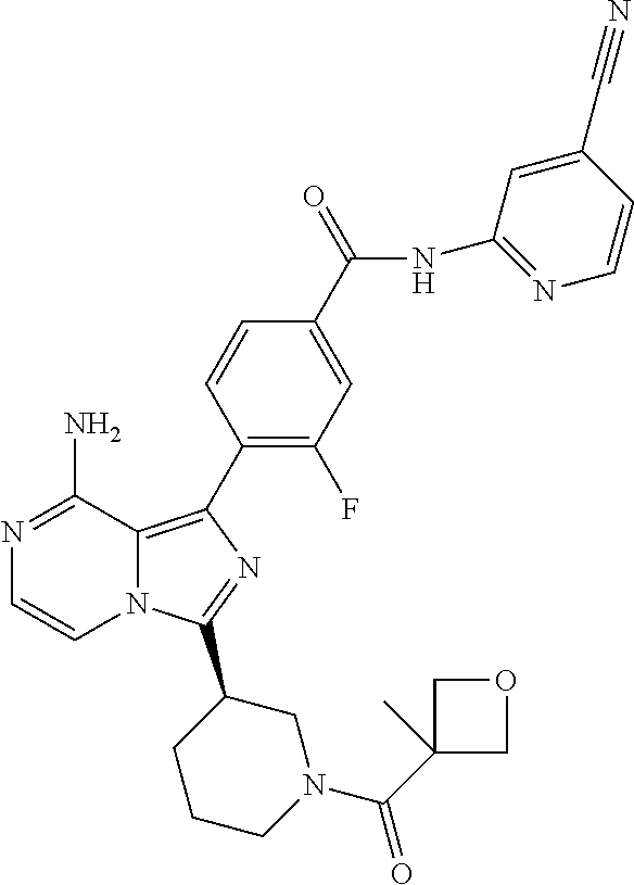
N12C(=C(C3=C(F)C=C(C(=O)NC4=NC=CC(C#N)=C4)C=C3)N=C1C1CCCN(C(C3(C)COC3)=O)C1)C(N)=NC=C2
